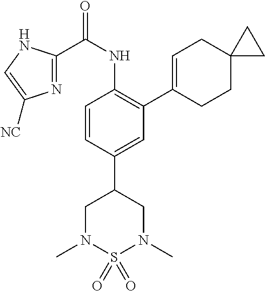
C1=CC(C2CN(C)S(=O)(=O)N(C)C2)=CC(C2=CCC3(CC2)CC3)=C1NC(C1=NC([NC])=CN1)=O
